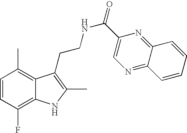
C1=CC(F)=C2C(=C1C)C(CCNC(=O)C1=CN=C3C(=N1)C=CC=C3)=C(C)N2
